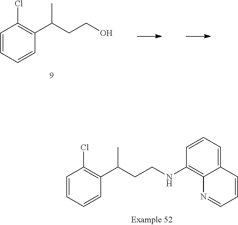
C1=CC=CC(C(CCNC2=C3C(=CC=C2)C=CC=N3)C)=C1Cl.C1=CC=CC(C(CCO)C)=C1Cl
